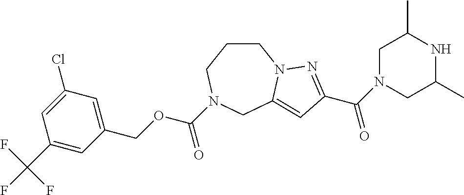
C1CCN(C(OCC2=CC(Cl)=CC(C(F)(F)F)=C2)=O)CC2=CC(C(N3CC(C)NC(C)C3)=O)=NN12
